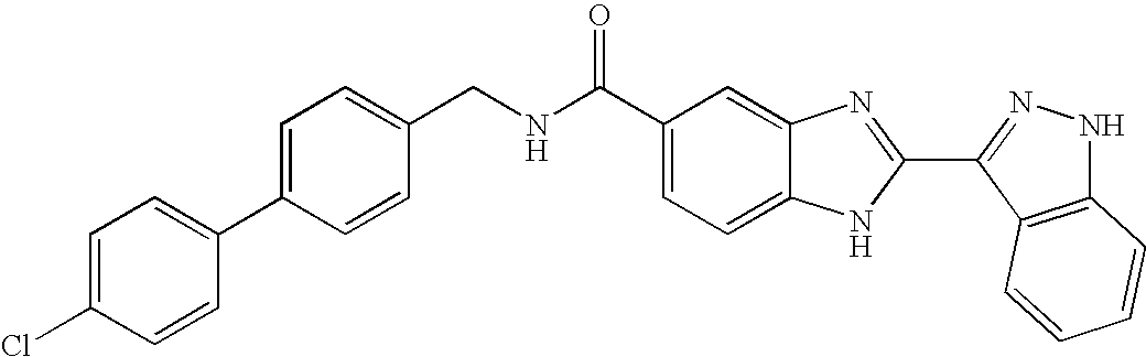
C1(C(NCC2=CC=C(C3=CC=C(Cl)C=C3)C=C2)=O)=CC=C2C(=C1)N=C(C1=NNC3=C1C=CC=C3)N2
